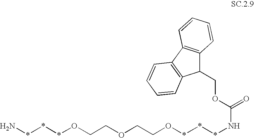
N***OCCOCCO***NC(OCC1C2=C(C3=C1C=CC=C3)C=CC=C2)=O
